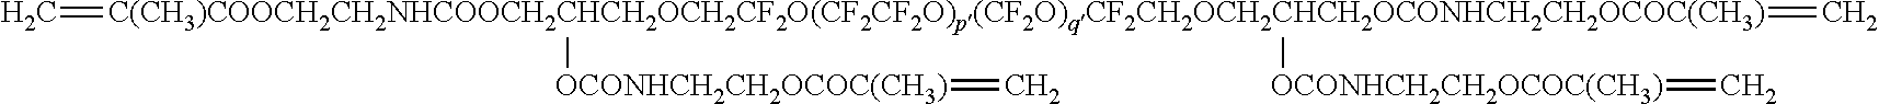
C=[C(CH3)COOCH2CH2NHCOOCH2CHCH2OCH2CF2O(CF2CF2O)p(CF2O)qCF2CH2OCH2CHCH2OCONHCH2CH2OCOC(CH3)](=C)([OCONHCH2CH2OCOC(CH3)]=C)[OCONHCH2CH2OCOC(CH3)]=C
